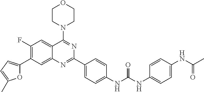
O1C(C2=C(F)C=C3C(=C2)N=C(C2=CC=C(NC(NC4=CC=C(NC(C)=O)C=C4)=O)C=C2)N=C3N2CCOCC2)=CC=C1C
